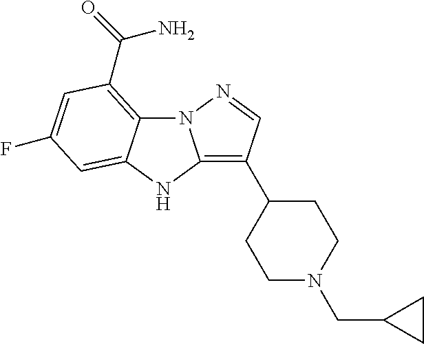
N12C3=C(C(=O)N)C=C(F)C=C3NC1=C(C1CCN(CC3CC3)CC1)C=N2
